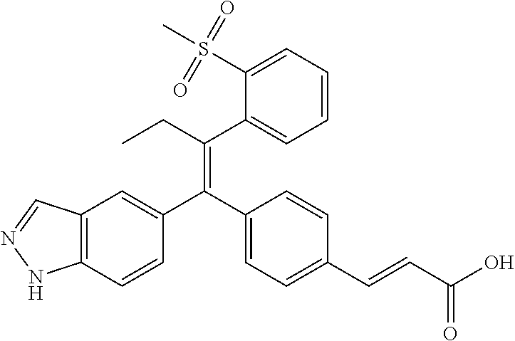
C12=C(C=CC(C(C3=CC=C(C=CC(O)=O)C=C3)=C(CC)C3=CC=CC=C3S(C)(=O)=O)=C1)NN=C2
